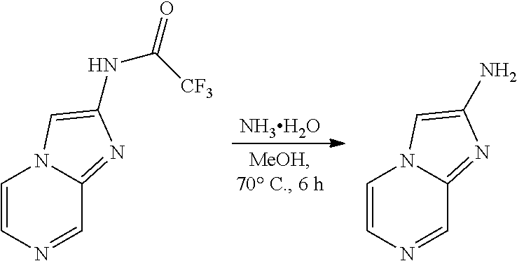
[NH3H2O].C1=CN=CC2=NC(NC(=O)[CF3])=CN12.C1=CN=CC2=NC(N)=CN12
